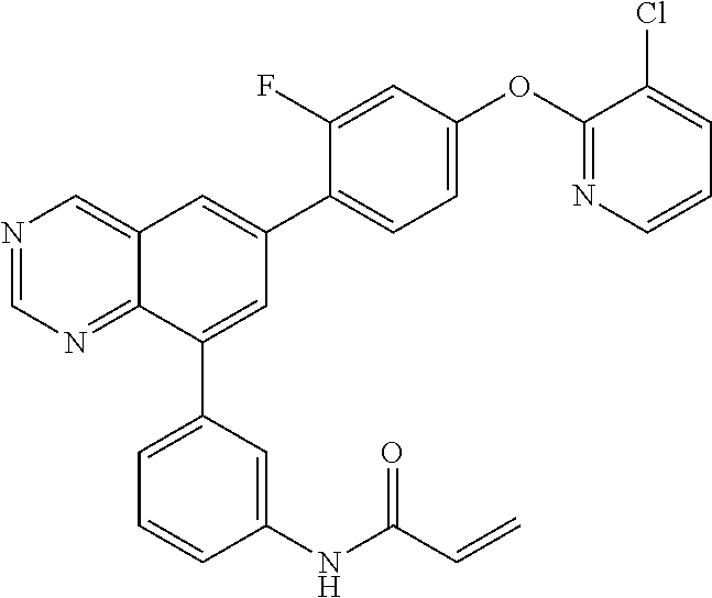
N1=CN=C2C(=C1)C=C(C1=CC=C(OC3=NC=CC=C3Cl)C=C1F)C=C2C1=CC=CC(NC(C=C)=O)=C1
